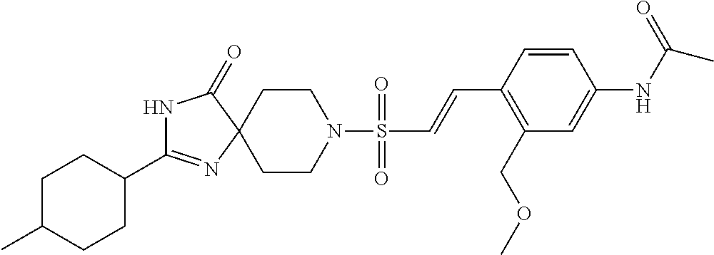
C1(C2=NC3(C(=O)N2)CCN(S(C=CC2=C(COC)C=C(NC(C)=O)C=C2)(=O)=O)CC3)CCC(C)CC1
